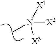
[X2]N([X1])(C)[X3]
